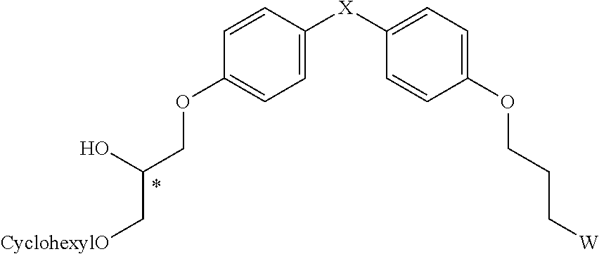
C1=CC([X]C2=CC=C(OCCC[W])C=C2)=CC=C1OCC(O)C[CyclohexylO]
